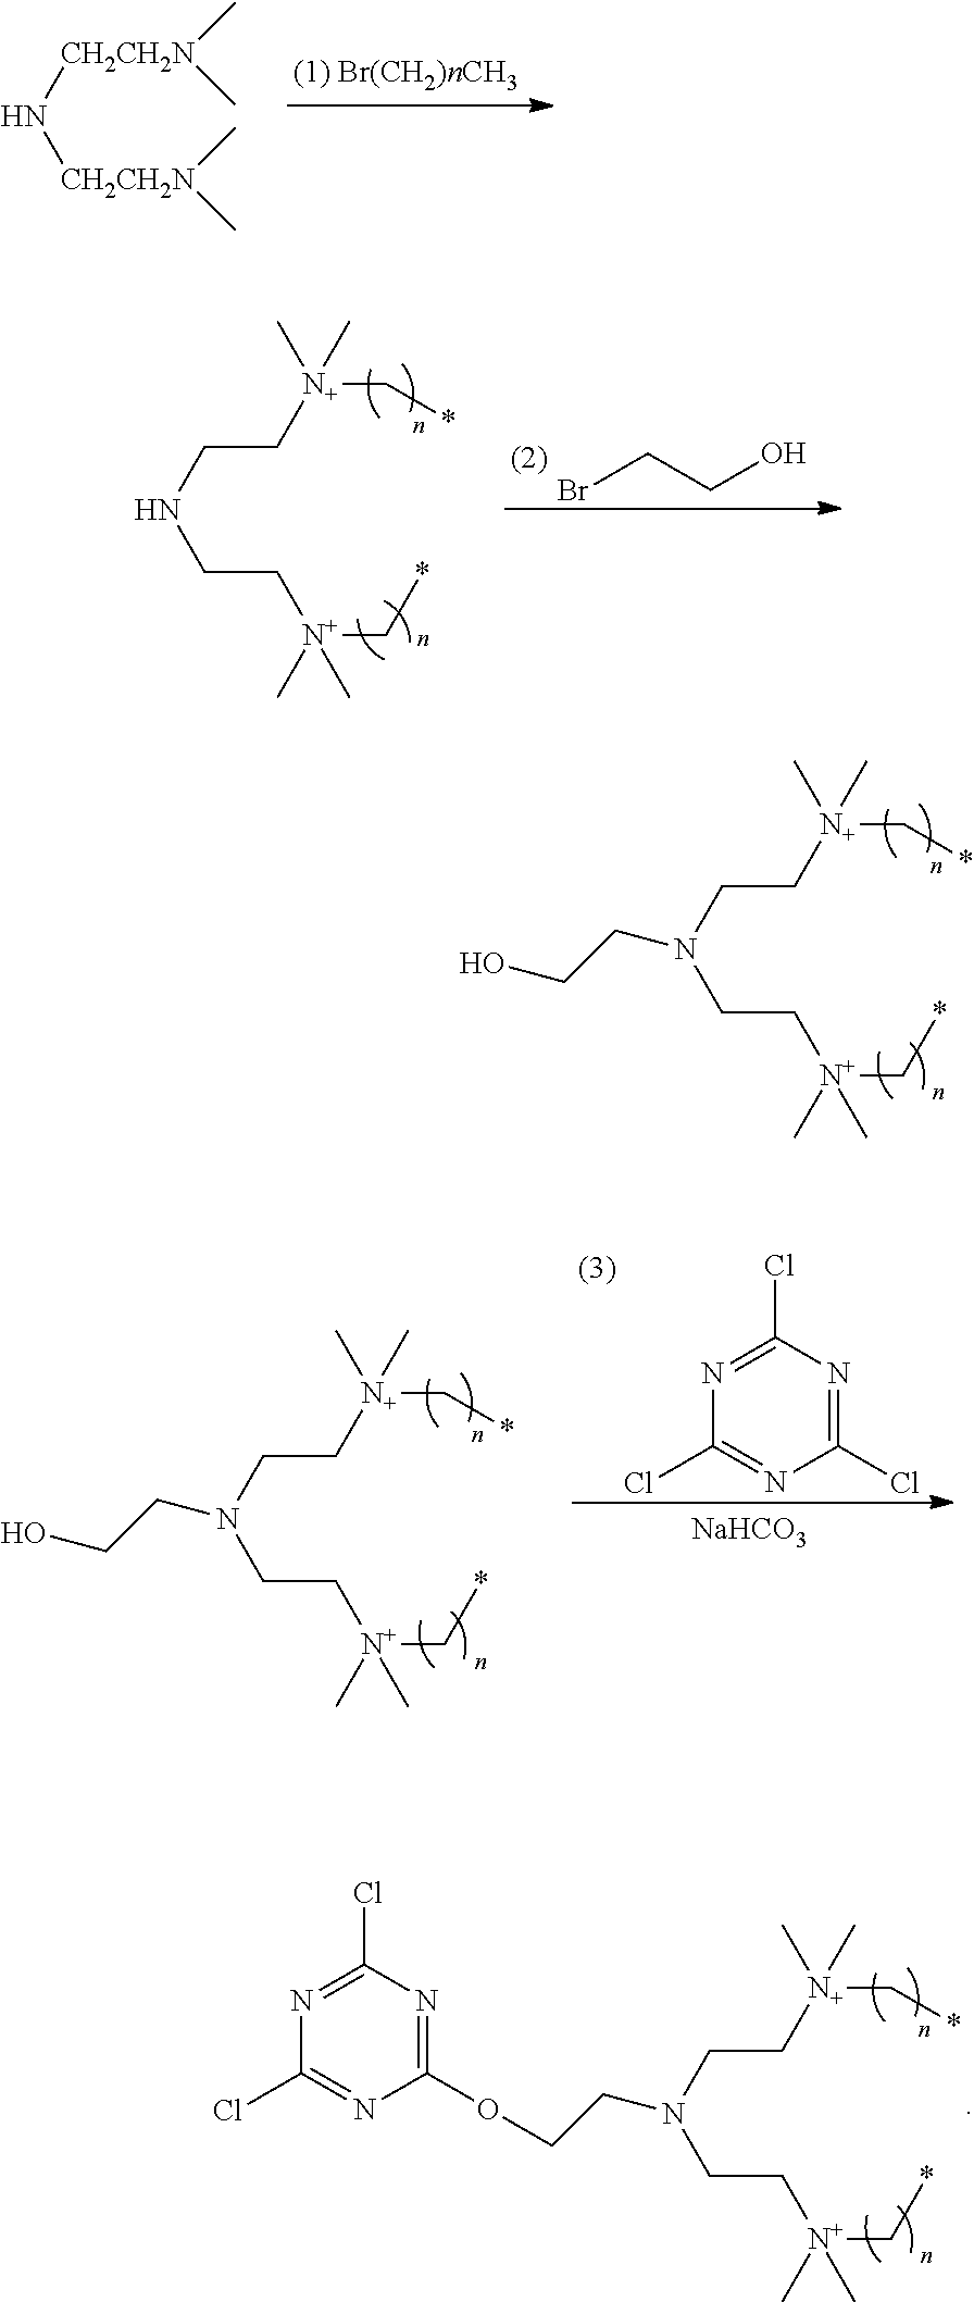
N([CH2CH2N](C)C)[CH2CH2N](C)C.N(CC[N+](C*)(C)C)CC[N+](C*)(C)C.BrCCO.N(CC[N+](C*)(C)C)(CC[N+](C*)(C)C)CCO.N1=C(Cl)N=C(Cl)N=C1Cl.N(CC[N+](C*)(C)C)(CC[N+](C*)(C)C)CCO.[NaHCO3].N(CC[N+](C*)(C)C)(CC[N+](C*)(C)C)CCOC1=NC(Cl)=NC(Cl)=N1
